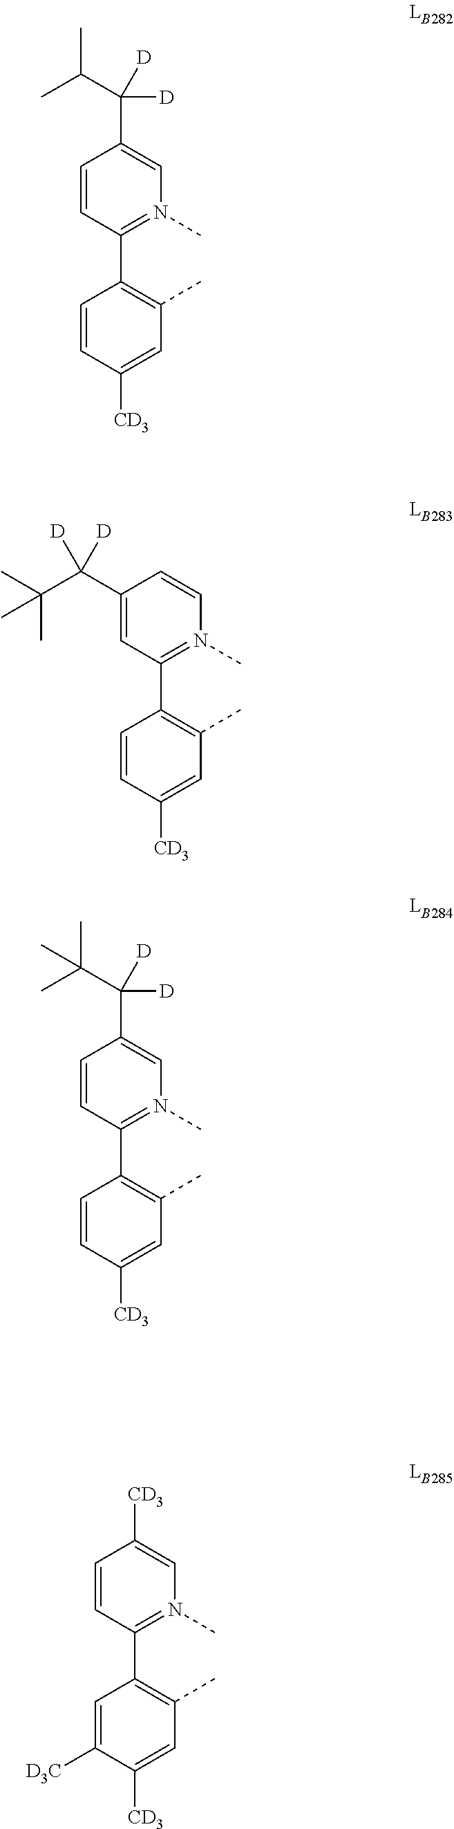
C1=CC([CD3])=CC(C)=C1C1=N(C)C=CC(C(C(C)(C)C)([D])[D])=C1.C1=CC([CD3])=CC(C)=C1C1=N(C)C=C(C(C(C)C)([D])[D])C=C1.C1=CC([CD3])=CC(C)=C1C1=N(C)C=C(C(C(C)(C)C)([D])[D])C=C1.C1=C([D3C])C([CD3])=CC(C)=C1C1=N(C)C=C([CD3])C=C1
